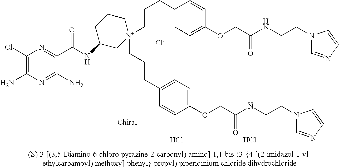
[Cl-].Cl.C1(Cl)=C(N)N=C(N)C(C(=O)NC2C[N+](CCCC3=CC=C(OCC(=O)NCCN4C=NC=C4)C=C3)(CCCC3=CC=C(OCC(=O)NCCN4C=NC=C4)C=C3)CCC2)=N1.Cl
